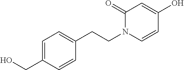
C1=C(CO)C=CC(CCN2C=CC(O)=CC2=O)=C1
